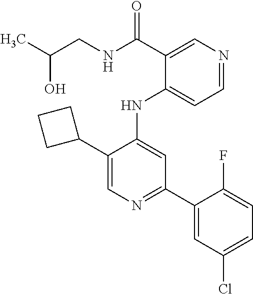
C1(C2=CN=C(C3=CC(Cl)=CC=C3F)C=C2NC2=CC=NC=C2C(=O)NCC(O)C)CCC1
